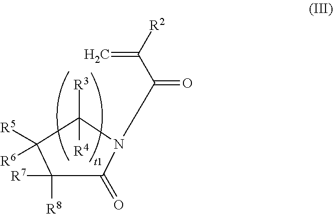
C1([R7])([R8])C(=O)N(C(C([R2])=C)=O)C([R4])([R3])C1([R5])[R6]
